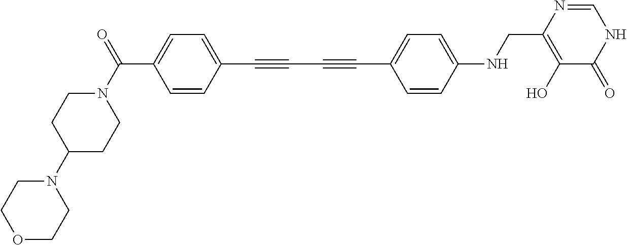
C1=CC(C#CC#CC2=CC=C(NCC3=C(O)C(=O)NC=N3)C=C2)=CC=C1C(N1CCC(N2CCOCC2)CC1)=O
